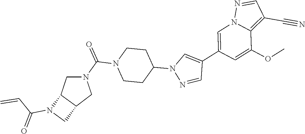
C1=C(C2=CN(C3CCN(C(N4CC5C(C4)CN5C(C=C)=O)=O)CC3)N=C2)C=C(OC)C2=C(C#N)C=NN12
